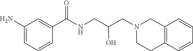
C12=C(C=CC=C1)CCN(CC(CNC(C1=CC(N)=CC=C1)=O)O)C2
